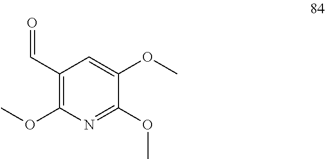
C1(OC)=C(C=O)C=C(OC)C(OC)=N1
